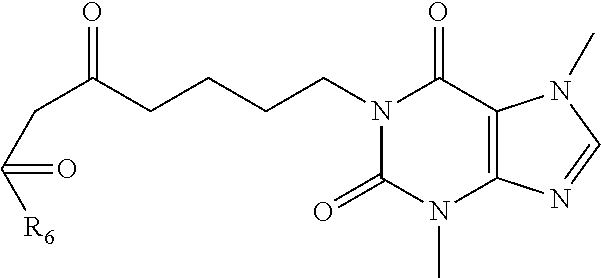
N1(CCCCC(CC([R6])=O)=O)C(=O)N(C)C2=C(C1=O)N(C)C=N2
